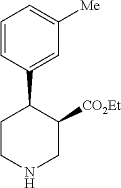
C1=CC(C2CCNCC2[CO2Et])=CC([Me])=C1
